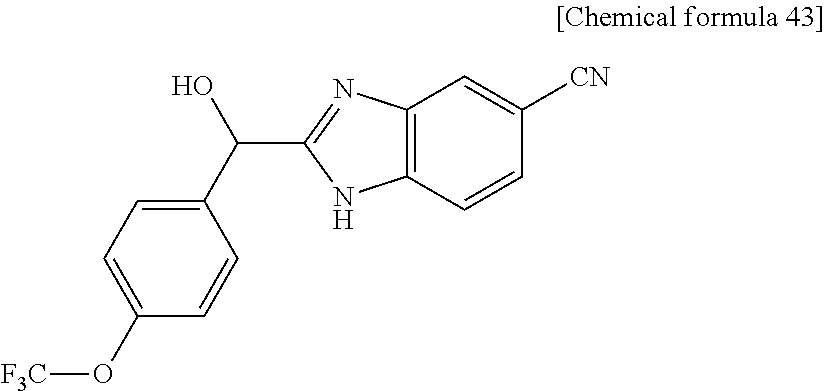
C1(C(O)C2=NC3=C(N2)C=CC([CN])=C3)=CC=C(O[F3C])C=C1
